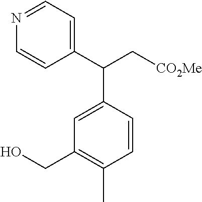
C1=C(C(C[CO2Me])C2=CC(CO)=C(C)C=C2)C=CN=C1
